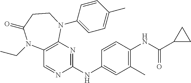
C1=CC(NC2=NC3=C(C=N2)N(CC)C(=O)CCN3C2=CC=C(C)C=C2)=CC(C)=C1NC(C1CC1)=O
